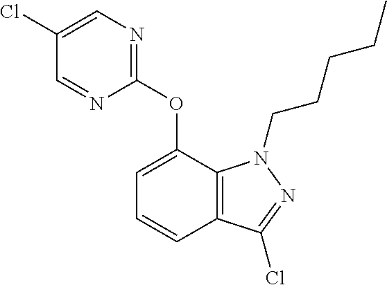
C1(Cl)=CN=C(OC2=CC=CC3=C2N(CCCCC)N=C3Cl)N=C1
